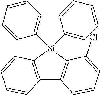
C12=C([Si](C3=CC=CC=C3)(C3=CC=CC=C3)C3=C1C=CC=C3Cl)C=CC=C2
